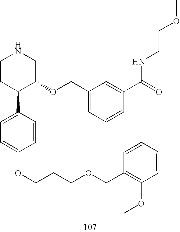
C1CC(C2=CC=C(OCCCOCC3=C(OC)C=CC=C3)C=C2)C(OCC2=CC=CC(C(=O)NCCOC)=C2)CN1
